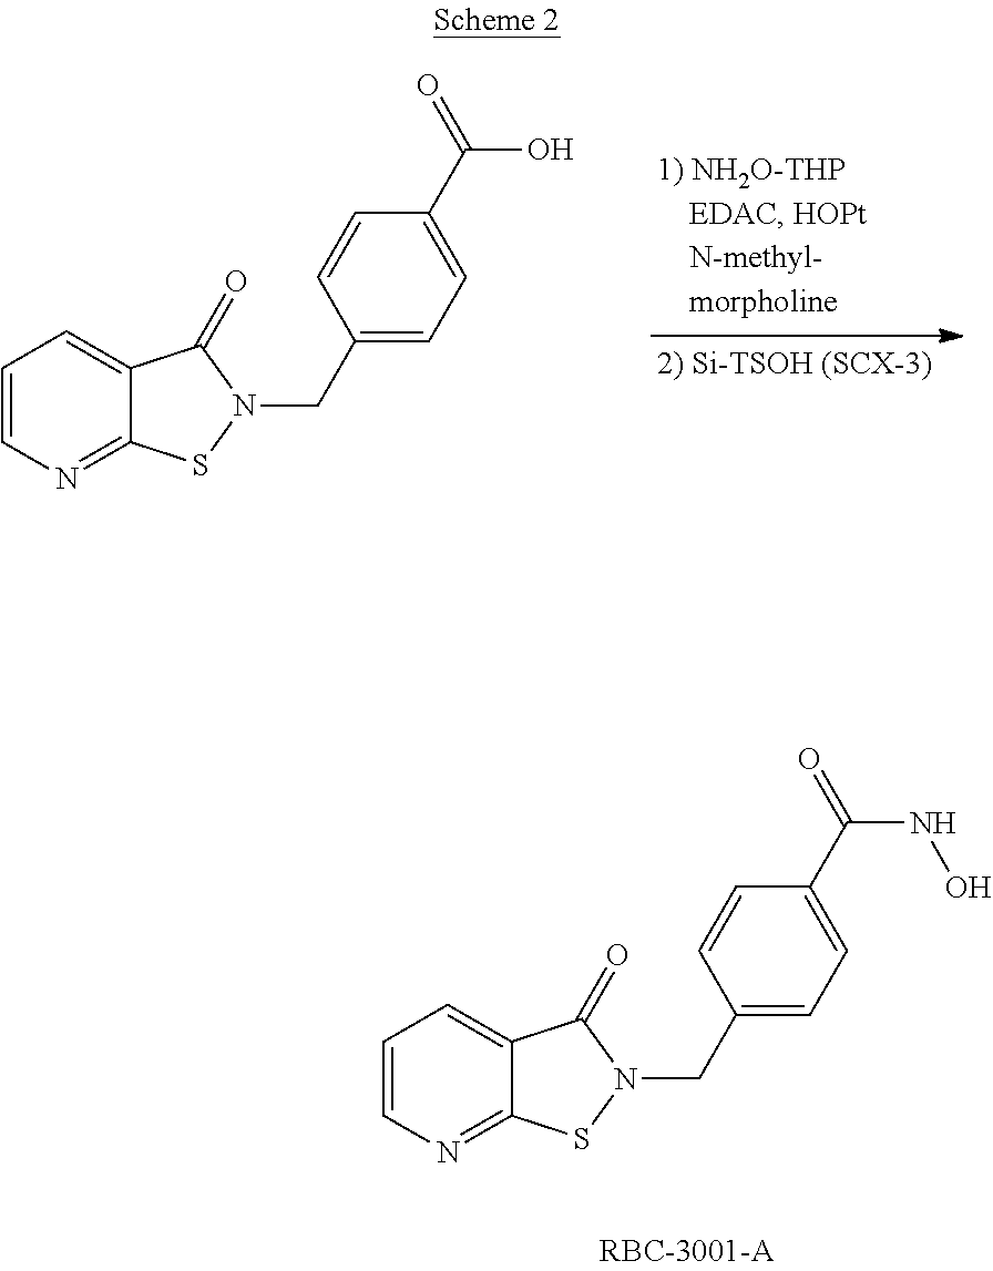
C1=CN=C2C(=C1)C(=O)N(CC1=CC=C(C(=O)O)C=C1)S2.C1=CN=C2C(=C1)C(=O)N(CC1=CC=C(C(=O)NO)C=C1)S2
